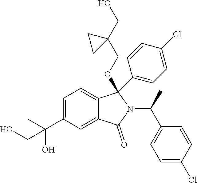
C1=C(C(O)(C)CO)C=C2C(=C1)C(OCC1(CO)CC1)(C1=CC=C(Cl)C=C1)N(C(C1=CC=C(Cl)C=C1)C)C2=O
